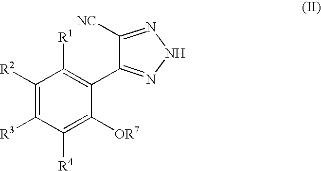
C1([R2])=C([R3])C([R4])=C([OR7])C(C2=NNN=C2[NC])=C1[R1]
